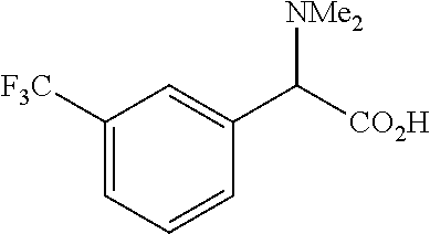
C1=CC(C([CO2H])[NMe2])=CC([F3C])=C1
